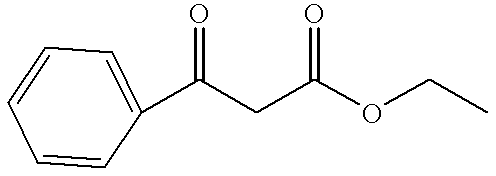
C(CC(OCC)=O)(=O)C1=CC=CC=C1
